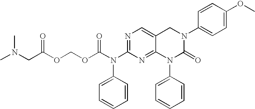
N1=C(N(C2=CC=CC=C2)C(=O)OCOC(=O)CN(C)C)N=C2C(=C1)CN(C1=CC=C(OC)C=C1)C(=O)N2C1=CC=CC=C1
